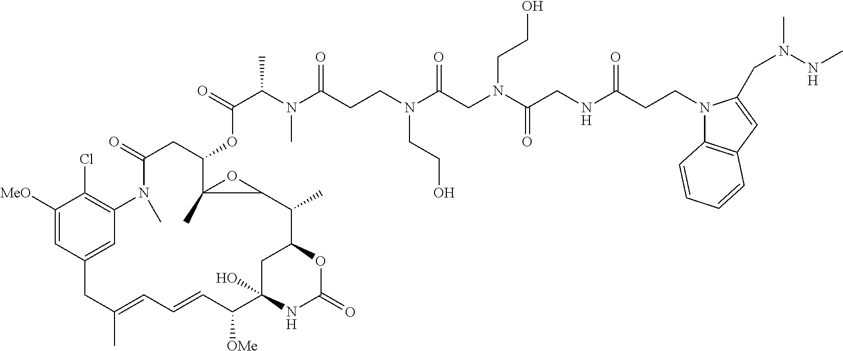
C1([MeO])=CC2=CC(=C1Cl)N(C)C(=O)CC(OC(C(N(C(CCN(C(CN(C(=O)CNC(CCN1C3=C(C=C1CN(C)NC)C=CC=C3)=O)CCO)=O)CCO)=O)C)C)=O)C1(C)C(C(C)C3CC(O)(C([OMe])C=CC=C(C)C2)NC(=O)O3)O1
